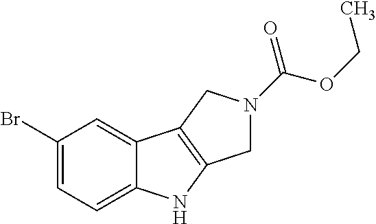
C1(Br)=CC=C2C(=C1)C1=C(N2)CN(C(OCC)=O)C1
